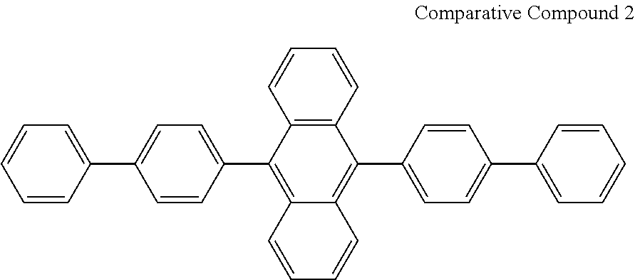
C1(C2=CC=C(C3=C4C(=C(C5=CC=C(C6=CC=CC=C6)C=C5)C5=C3C=CC=C5)C=CC=C4)C=C2)=CC=CC=C1
